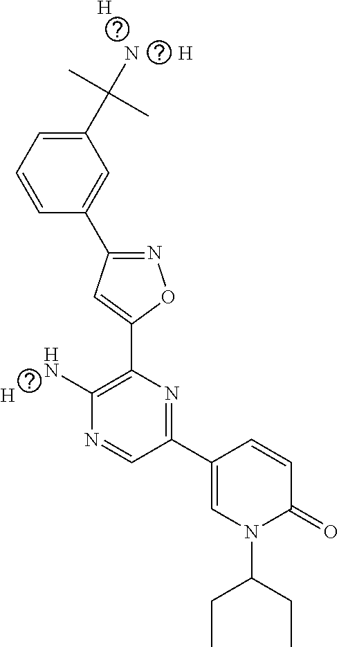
C1=CC=C(C(N)(C)C)C=C1C1=NOC(C2=C(N)N=CC(C3=CN(C(CC)CC)C(=O)C=C3)=N2)=C1.[H].[H].[H]
